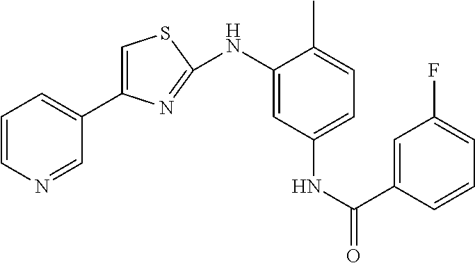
C1=CN=CC(C2=CSC(NC3=CC(NC(C4=CC(F)=CC=C4)=O)=CC=C3C)=N2)=C1
